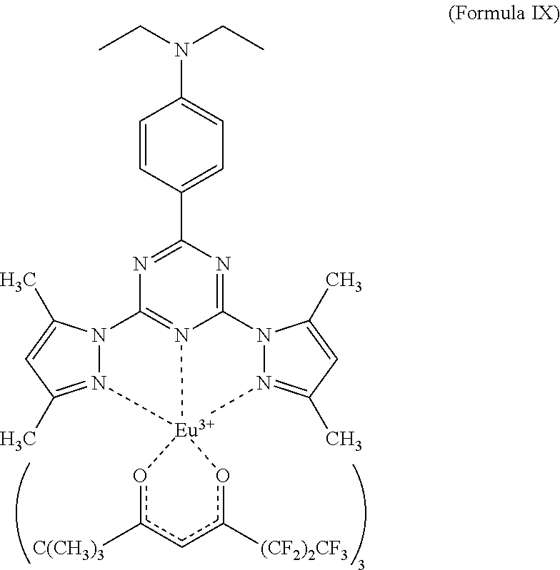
C1=CC(C2=NC3=N4C(=N2)N2N(=C(C)C=C2C)[Eu]42(N4=C(C)C=C(C)N34)oc([C(CH3)3])cc([(CF2)2CF3])o2)=CC=C1N(CC)CC
